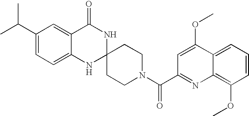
C1(C(C)C)=CC=C2C(=C1)C(=O)NC1(N2)CCN(C(=O)C2=NC3=C(OC)C=CC=C3C(OC)=C2)CC1
